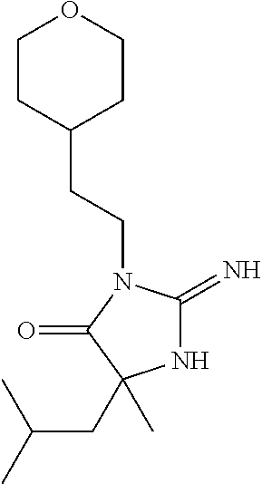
N1C(=N)N(CCC2CCOCC2)C(=O)C1(C)CC(C)C
